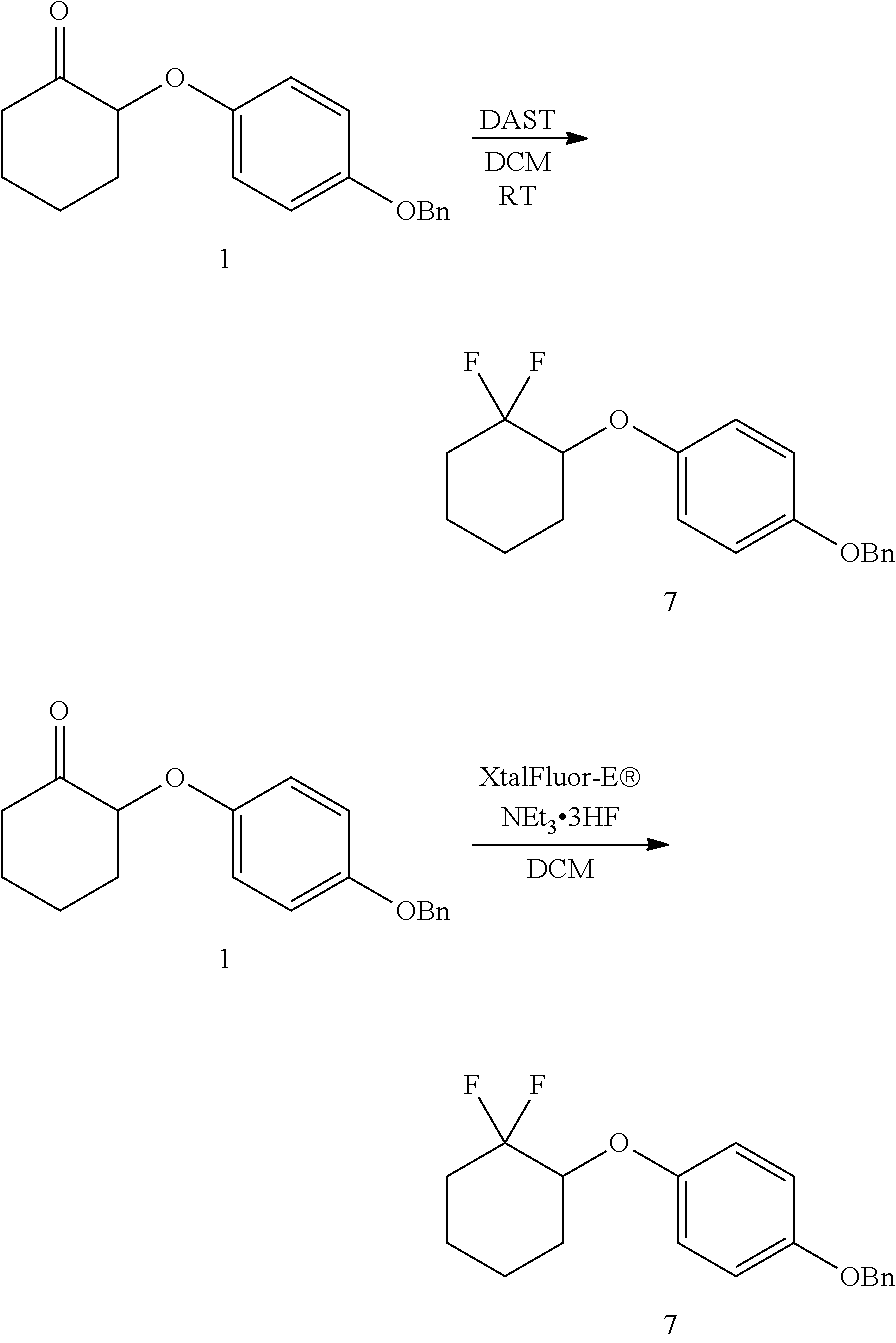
C1CCCC(OC2=CC=C([OBn])C=C2)C1(F)F.C1CCCC(OC2=CC=C([OBn])C=C2)C1(F)F.C1CCCC(OC2=CC=C([OBn])C=C2)C1=O.[DAST].C1CCCC(OC2=CC=C([OBn])C=C2)C1=O
